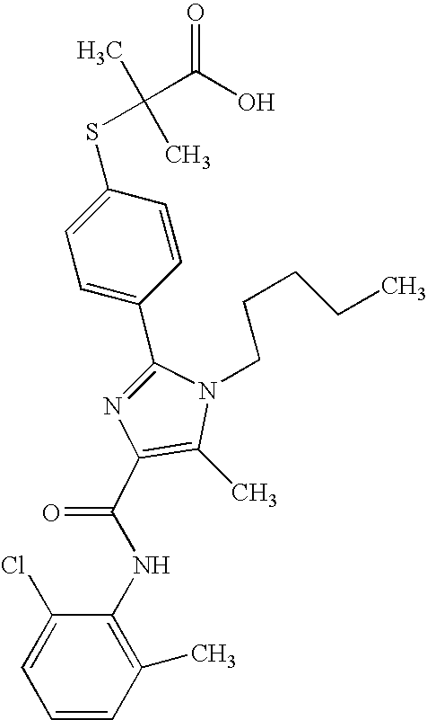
C1(C2=CC=C(SC(C)(C)C(O)=O)C=C2)=NC(C(NC2=C(C)C=CC=C2Cl)=O)=C(C)N1CCCCC
